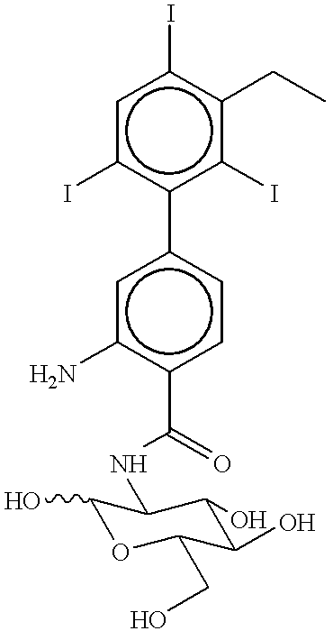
c1c(I)c(-c2cc(N)c(C(NC3C(O)OC(CO)C(O)C3O)=O)cc2)c(I)c(CC)c1I
